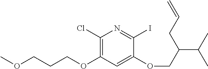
C=CCC(COC1=CC(OCCCOC)=C(Cl)N=C1I)C(C)C
